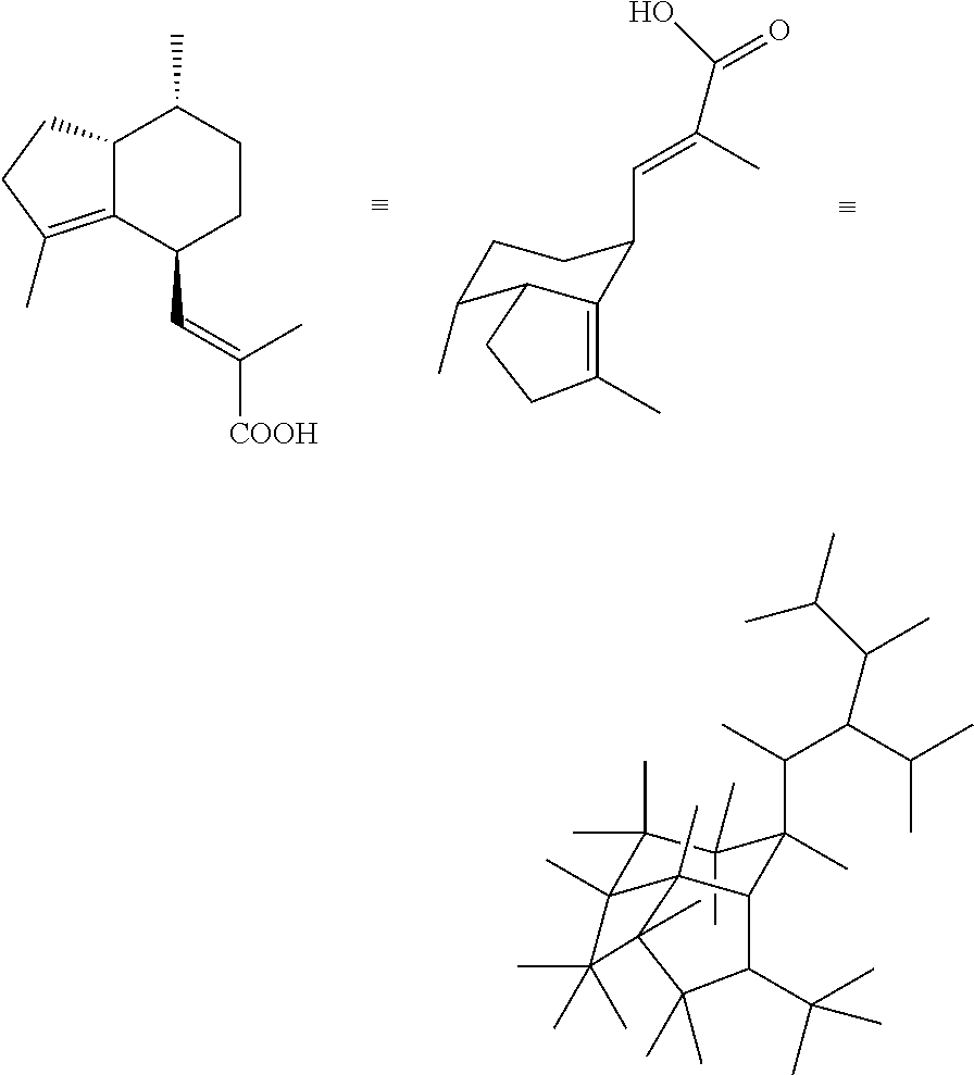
C12C(=C(C)CC1)C(C=C([COOH])C)CCC2C.C1C(C)C2C(=C(C)CC2)C(C=C(C)C(=O)O)C1.C1(C)(C)C(C)(C)C2(C)C3(C)C(C1(C(C(C(C)C)C(C)C(C)C)C)C)C(C(C)(C)C)C(C)(C)C3(C)C2(C)(C)C
